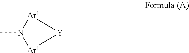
CN1[Ar1][Y][Ar1]1
